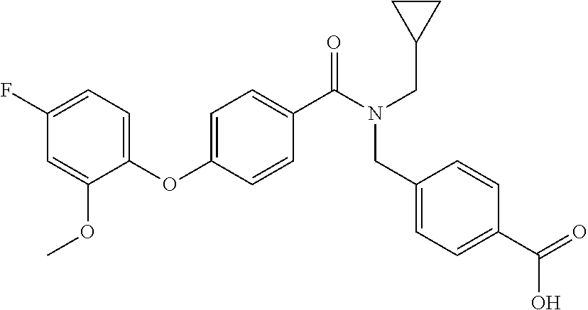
C1(F)=CC=C(OC2=CC=C(C(=O)N(CC3CC3)CC3=CC=C(C(O)=O)C=C3)C=C2)C(OC)=C1
